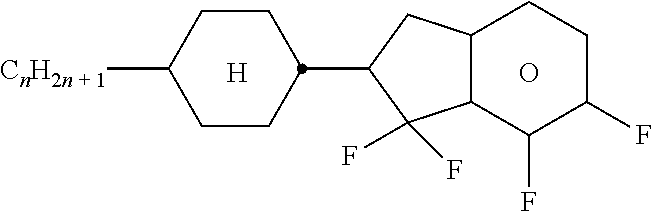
[CnH2n + 1]C1CCC(C2C(F)(F)C3C(C2)CCC(F)C3F)CC1.O.[H]
